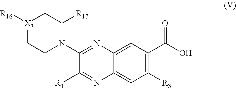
C1(N2C([R17])C[X3]([R16])CC2)=NC2=CC(C(O)=O)=C([R3])C=C2N=C1[R1]
